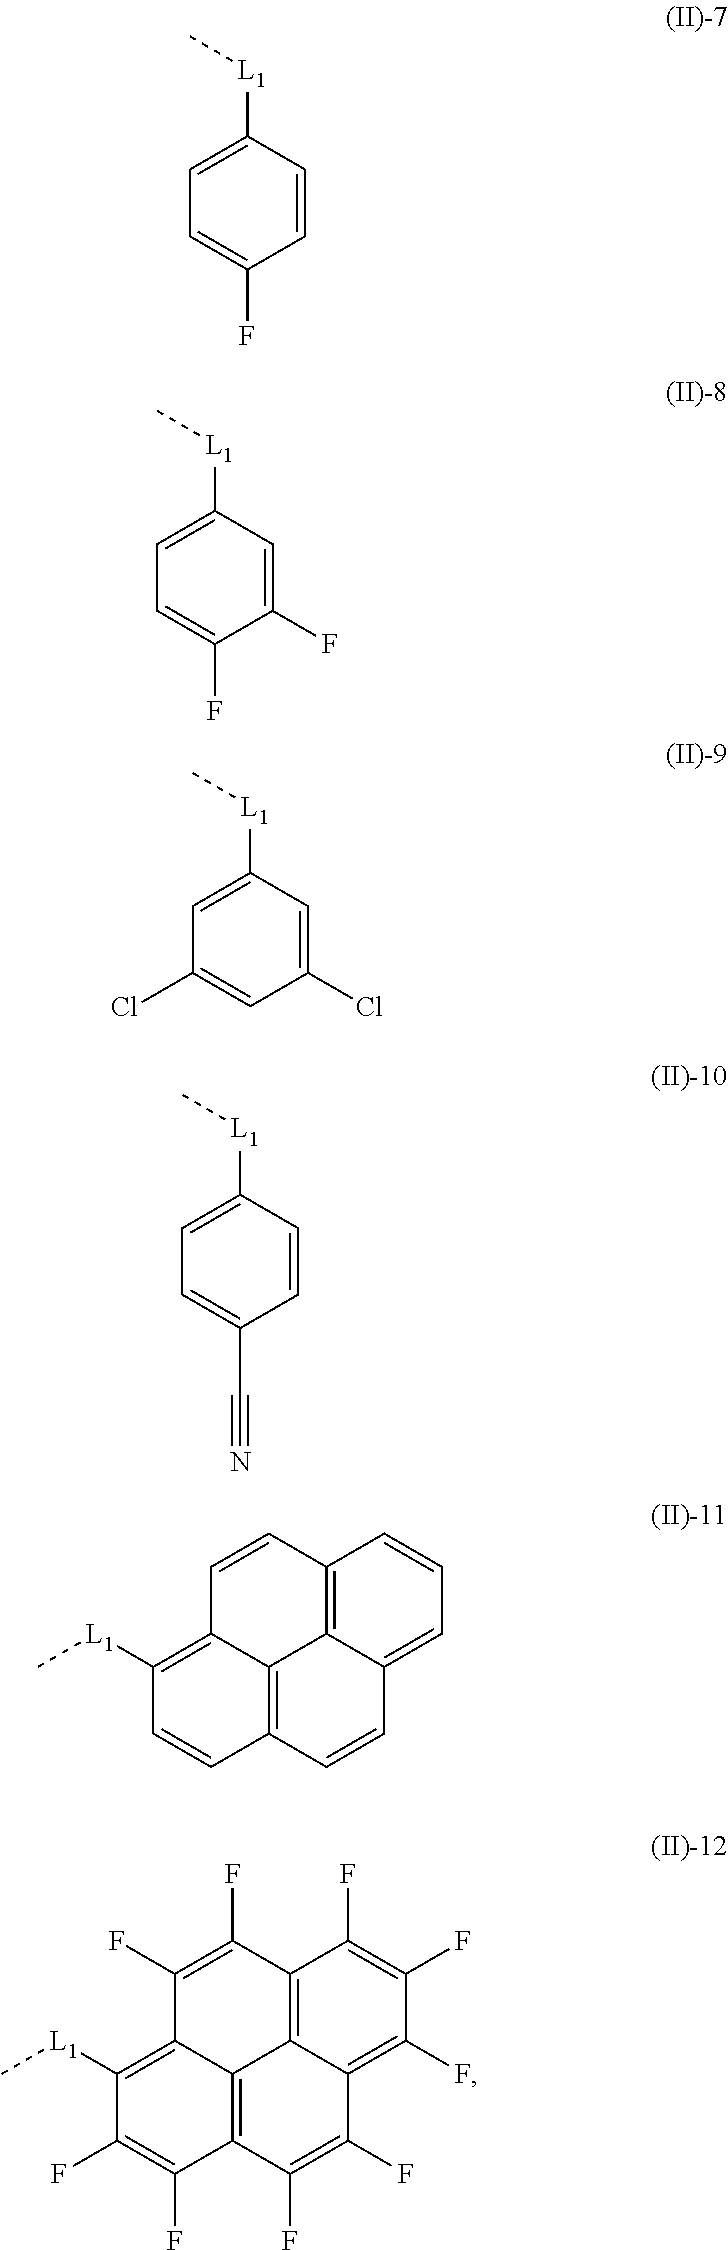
C1=C([L1]C)C=CC(F)=C1.C1=C([L1]C)C=C(F)C(F)=C1.C1=C([L1]C)C=C(Cl)C=C1Cl.C1=C([L1]C)C=CC(C#N)=C1.C1([L1]C)=C2C3=C(C=C1)C=CC1=CC=CC(=C31)C=C2.C1([L1]C)=C2C3=C(C(F)=C1F)C(F)=C(F)C1=C(F)C(F)=C(F)C(=C31)C(F)=C2F
